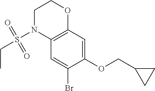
C1=C(Br)C(OCC2CC2)=CC2=C1N(S(CC)(=O)=O)CCO2
